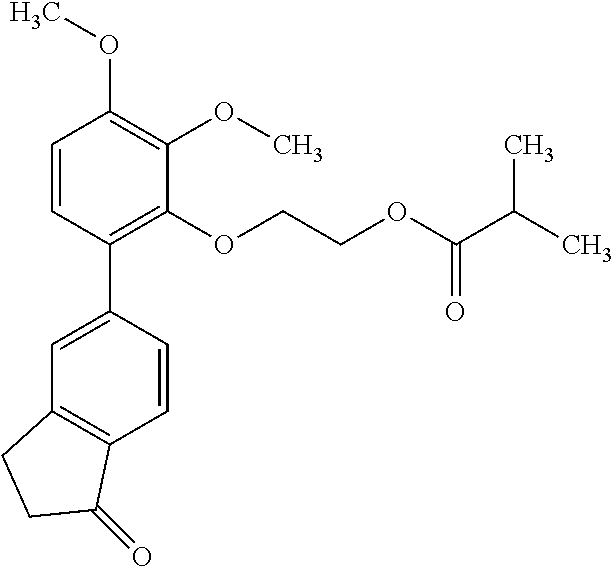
C1=CC(C2=CC3=C(C=C2)C(=O)CC3)=C(OCCOC(C(C)C)=O)C(OC)=C1OC
